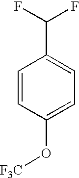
C1=CC(O[F3C])=CC=C1C(F)F
